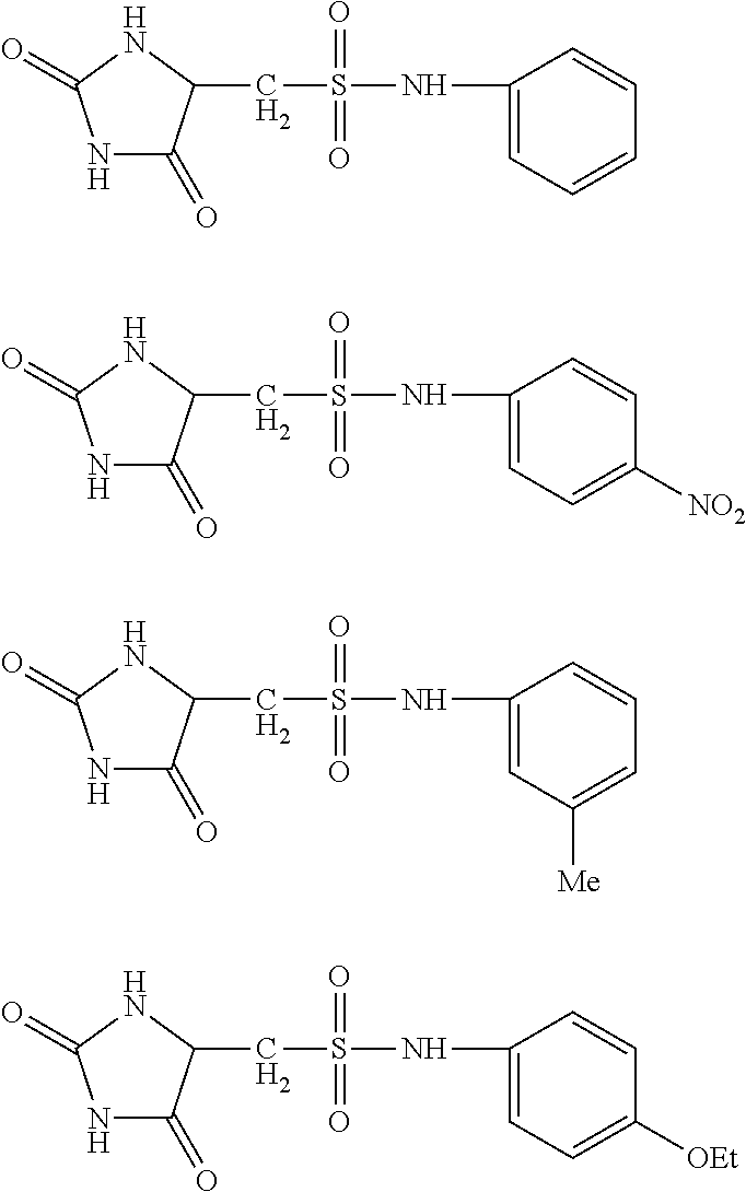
N1C(=O)C(CS(=O)(=O)NC2=CC=CC=C2)NC1=O.N1C(=O)C(CS(=O)(=O)NC2=CC=C([NO2])C=C2)NC1=O.N1C(=O)C(CS(=O)(=O)NC2=CC([Me])=CC=C2)NC1=O.N1C(=O)C(CS(=O)(=O)NC2=CC=C([OEt])C=C2)NC1=O
